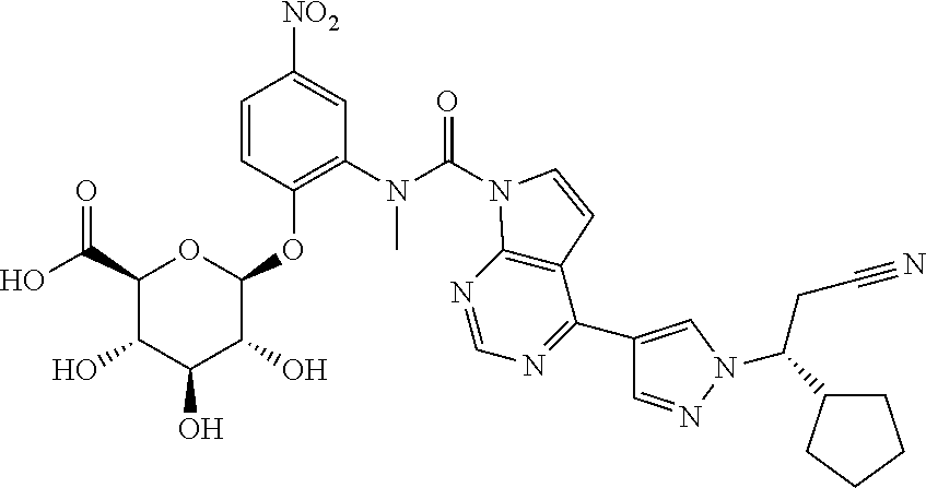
C1(C(O)=O)C(O)C(O)C(O)C(OC2=C(N(C(=O)N3C4=C(C(C5=CN(C(CC#N)C6CCCC6)N=C5)=NC=N4)C=C3)C)C=C([NO2])C=C2)O1
